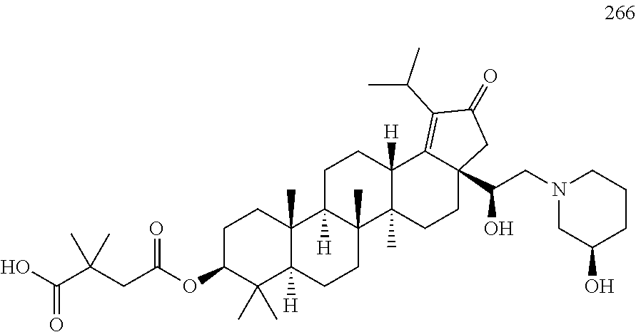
C1C(OC(CC(C(O)=O)(C)C)=O)C(C)(C)C2([H])C(C)(C1)C1([H])C(C)(CC2)C2(C)C([H])(CC1)C1=C(C(C)C)C(=O)CC1(C(CN1CC(O)CCC1)O)CC2
